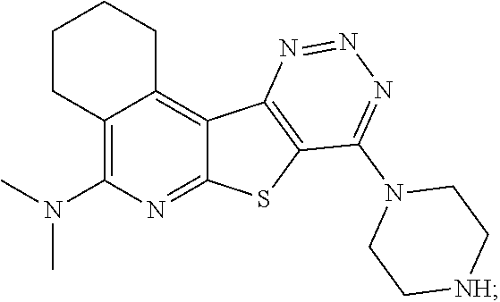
C12=C(N(C)C)N=C3C(=C1CCCC2)C1=C(S3)C(N2CC[NH]CC2)=NN=N1
